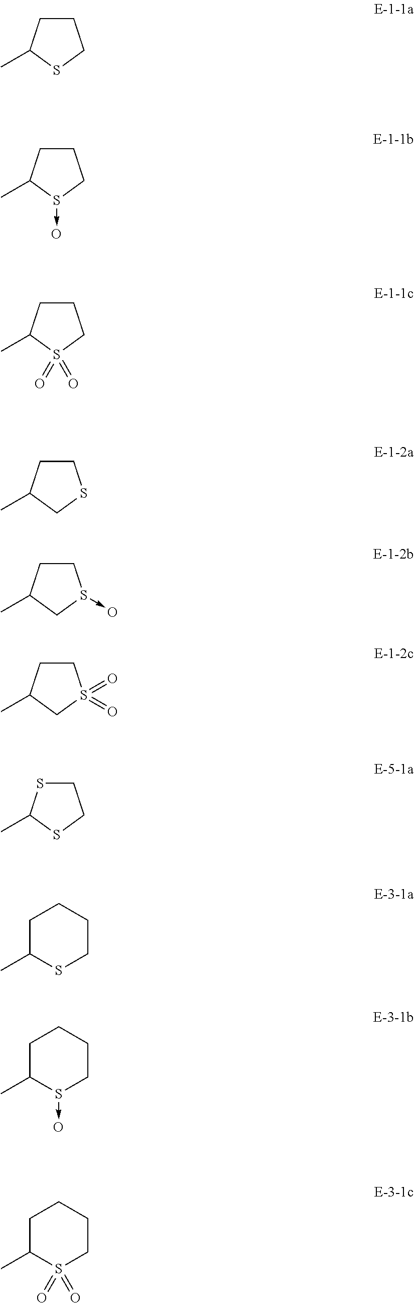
C1CC(C)SC1.C1CC(C)S(->O)C1.C1CC(C)S(=O)(=O)C1.C1CC(C)CS1.C1CC(C)CS1->O.C1CC(C)CS1(=O)=O.C1SC(C)SC1.C1C(C)SCCC1.C1C(C)S(->O)CCC1.C1C(C)S(=O)(=O)CCC1
